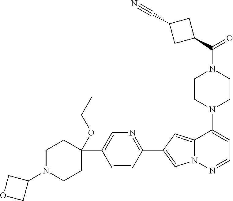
N1(C2=CC=NN3C2=CC(C2=NC=C(C4(OCC)CCN(C5COC5)CC4)C=C2)=C3)CCN(C(=O)C2CC(C#N)C2)CC1
